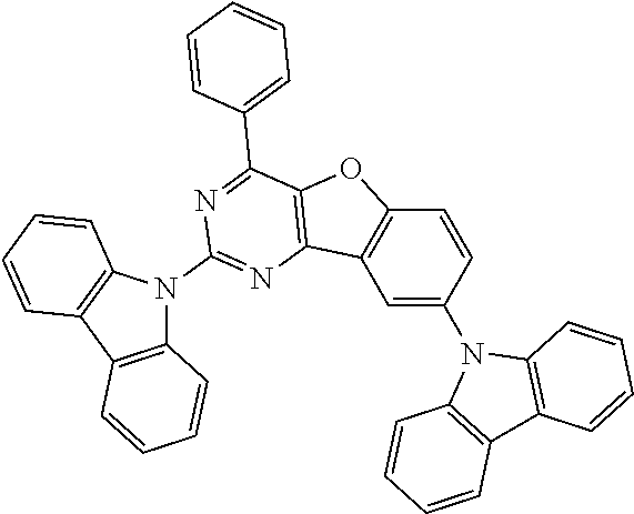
C1=C(N2C3=C(C4=C2C=CC=C4)C=CC=C3)C=CC2=C1C1=C(O2)C(C2=CC=CC=C2)=NC(N2C3=C(C4=C2C=CC=C4)C=CC=C3)=N1
